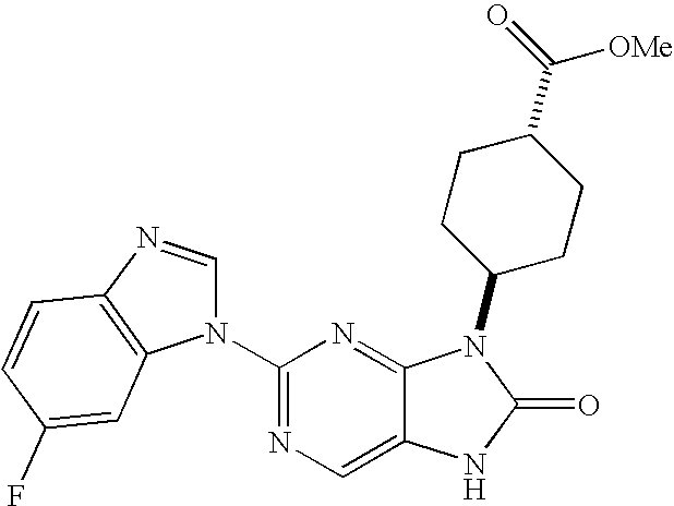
C1(N2C=NC3=C2C=C(F)C=C3)=NC=C2C(=N1)N(C1CCC(C(=O)[OMe])CC1)C(=O)N2
